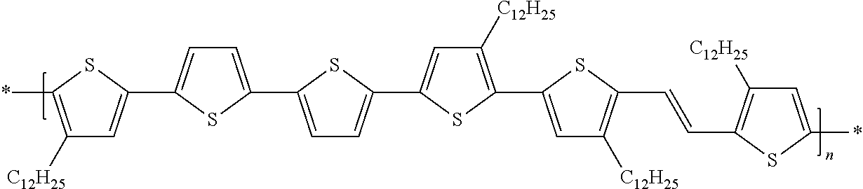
C1=C(C2=CC=C(C3=CC=C(C4=CC([C12H25])=C(C5=CC([C12H25])=C(C=CC6=C([C12H25])C=C(*)S6)S5)S4)S3)S2)SC(*)=C1[C12H25]
